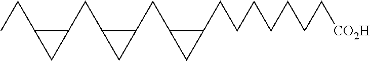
C1(CC2CC2CC2CC2CCCCCCC[CO2H])C(CC)C1
